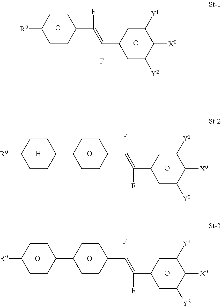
[R0]C1CCC(C(=C(C2CC([Y2])C([X0])C([Y1])C2)F)F)CC1.O.O.C1(C2CCC(C(=C(C3CC([Y2])C([X0])C([Y1])C3)F)F)CC2)CCC([R0])CC1.O.O.O.C1(C2CCC(C(=C(C3CC([Y2])C([X0])C([Y1])C3)F)F)CC2)CCC([R0])CC1.[H].O.O
